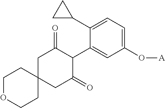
C1(O[A])=CC=C(C2CC2)C(C2C(=O)CC3(CC2=O)CCOCC3)=C1
